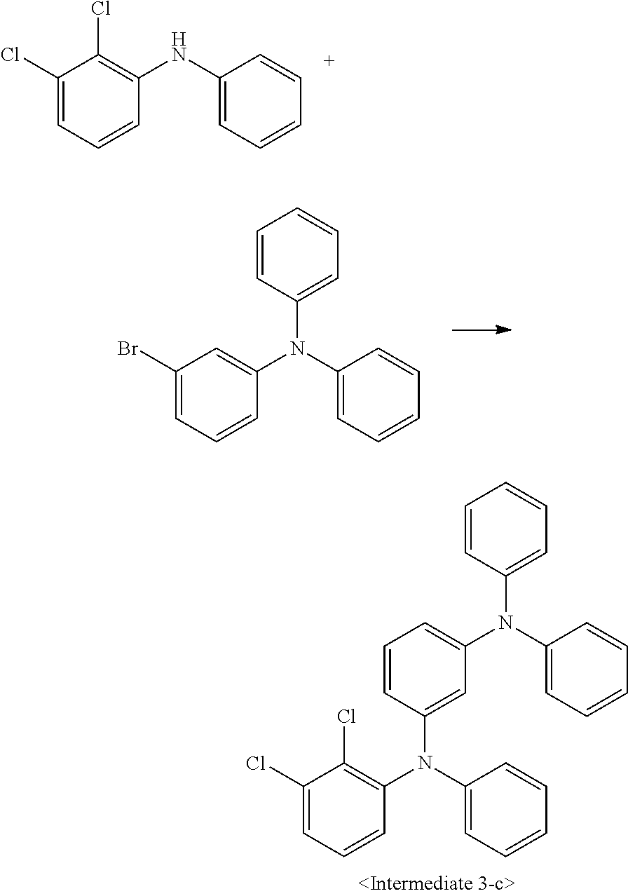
C1(Cl)=CC=CC(N(C2=CC=CC=C2)C2=CC(N(C3=CC=CC=C3)C3=CC=CC=C3)=CC=C2)=C1Cl.C1(Cl)=CC=CC(NC2=CC=CC=C2)=C1Cl.C1(Br)=CC=CC(N(C2=CC=CC=C2)C2=CC=CC=C2)=C1
